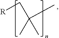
[R]CC(C)(C)C
